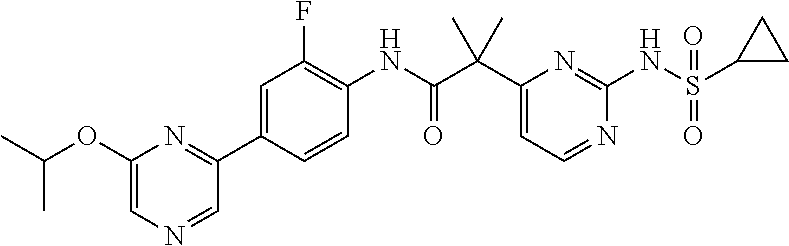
C1(C(C(NC2=C(F)C=C(C3=NC(OC(C)C)=CN=C3)C=C2)=O)(C)C)=CC=NC(NS(C2CC2)(=O)=O)=N1
